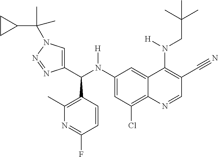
C1(N(C(C2=CN(C(C3CC3)(C)C)N=N2)C2=C(C)N=C(F)C=C2)[H])=CC(Cl)=C2C(=C1)C(N(CC(C)(C)C)[H])=C(C#N)C=N2
